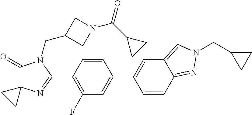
C1(=O)C2(N=C(C3=C(F)C=C(C4=CC5=CN(CC6CC6)N=C5C=C4)C=C3)N1CC1CN(C(C3CC3)=O)C1)CC2
